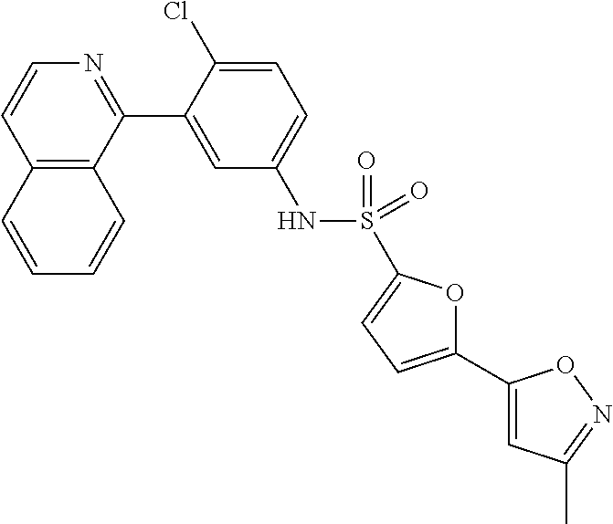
C12=C(C(C3=CC(NS(C4=CC=C(C5=CC(C)=NO5)O4)(=O)=O)=CC=C3Cl)=NC=C1)C=CC=C2
